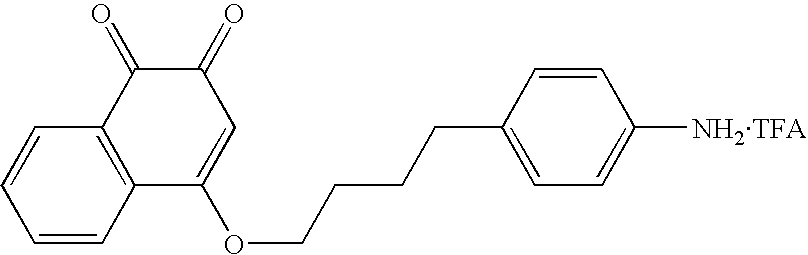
C1=CC=CC2=C1C(=O)C(=O)C=C2OCCCCC1=CC=C([NH2TFA])C=C1
